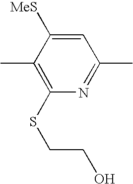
C1(C)=C(SCCO)N=C(C)C=C1[MeS]
